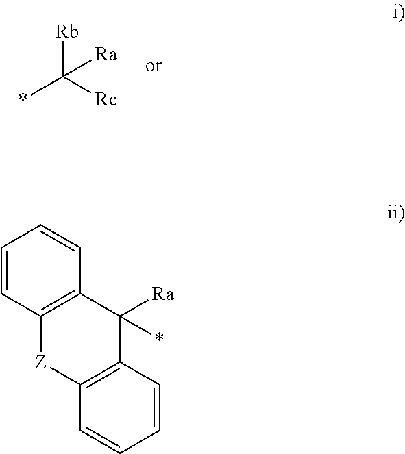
*C([Rc])([Rb])[Ra].C12=C(C([Ra])(*)C3=C([Z]1)C=CC=C3)C=CC=C2
